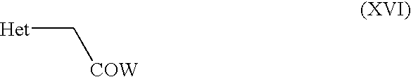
[Het]C[COW]
